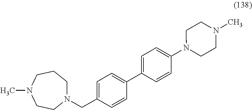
N1(CC2=CC=C(C3=CC=C(N4CCN(C)CC4)C=C3)C=C2)CCCN(C)CC1
